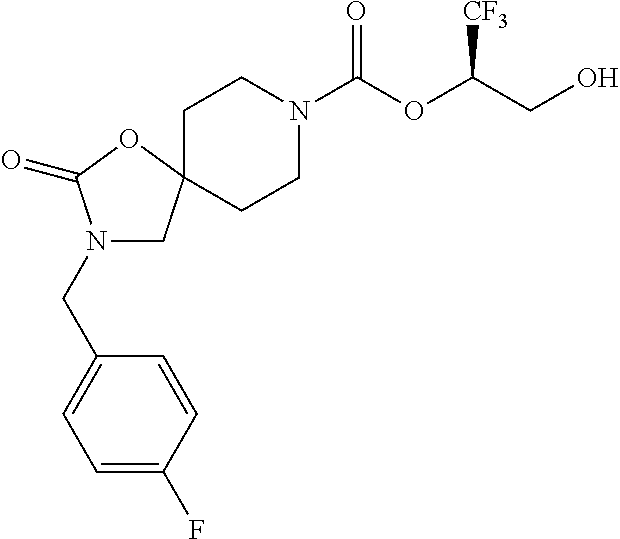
C1CN(C(OC(CO)[CF3])=O)CCC12CN(CC1=CC=C(F)C=C1)C(=O)O2
